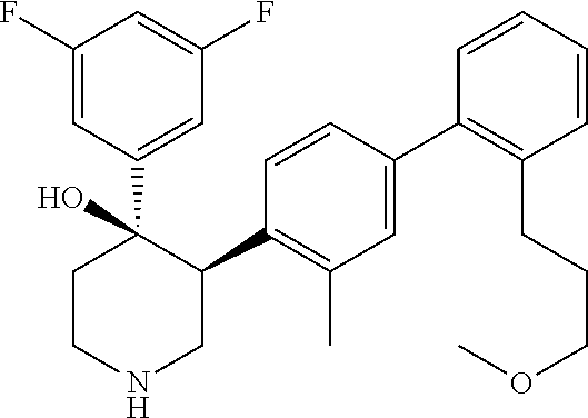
C1(F)=CC(C2(O)CCNCC2C2=C(C)C=C(C3=C(CCCOC)C=CC=C3)C=C2)=CC(F)=C1
